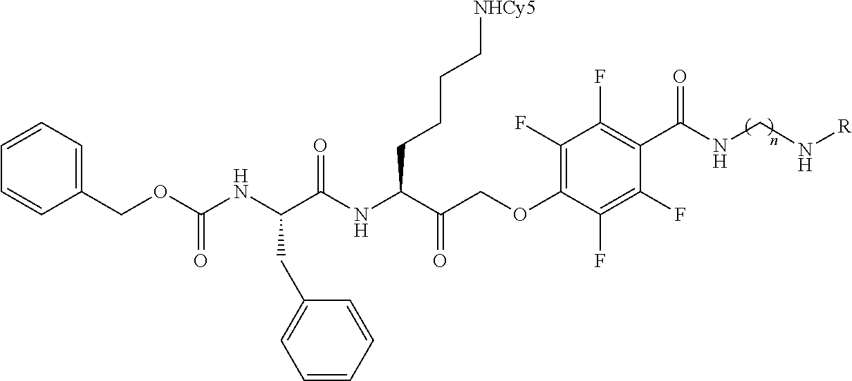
C1(F)=C(OCC(C(NC(C(NC(OCC2=CC=CC=C2)=O)CC2=CC=CC=C2)=O)CCCC[NHCy5])=O)C(F)=C(F)C(C(NCN[R])=O)=C1F
